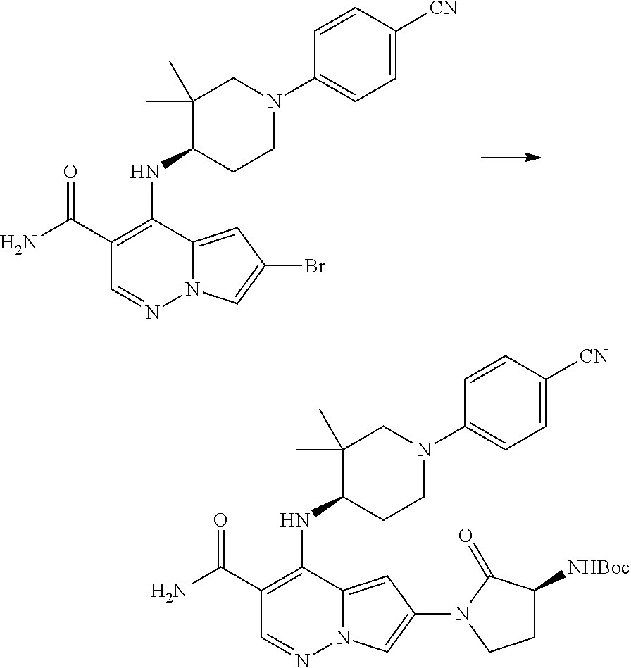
C1(C(N)=O)=C(NC2C(C)(C)CN(C3=CC=C([CN])C=C3)CC2)C2=CC(Br)=CN2N=C1.C1(C(N)=O)=C(NC2C(C)(C)CN(C3=CC=C([CN])C=C3)CC2)C2=CC(N3C(=O)C([NHBoc])CC3)=CN2N=C1
